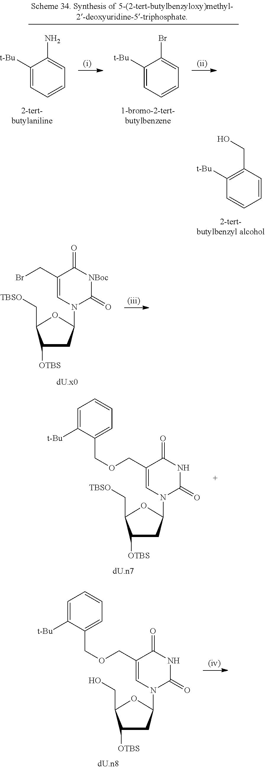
C1([OTBS])CC(N2C=C(CBr)C(=O)[NBoc]C2=O)OC1C[TBSO].C1([OTBS])CC(N2C=C(COCC3=CC=CC=C3[t-Bu])C(=O)NC2=O)OC1CO.C1([OTBS])CC(N2C=C(COCC3=CC=CC=C3[t-Bu])C(=O)NC2=O)OC1C[TBSO].C1([t-Bu])=CC=CC=C1N.C1([t-Bu])=CC=CC=C1Br.C1([t-Bu])=C(CO)C=CC=C1
